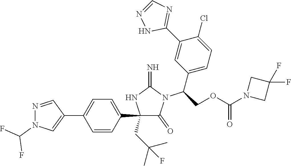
C1(C2=CC=C(C3=CN(C(F)F)N=C3)C=C2)(CC(C)(C)F)C(=O)N(C(C2=CC=C(Cl)C(C3=NC=NN3)=C2)COC(N2CC(F)(F)C2)=O)C(=N)N1
